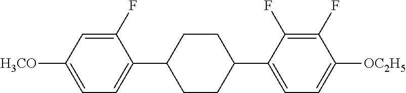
C1(F)=CC([H3CO])=CC=C1C1CCC(C2=CC=C([OC2H5])C(F)=C2F)CC1
